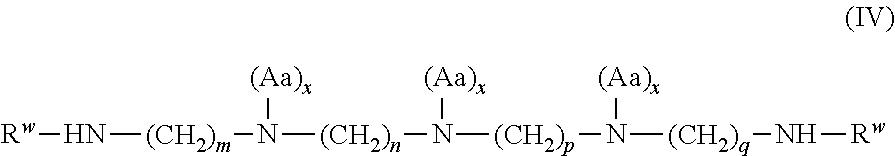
[Rw]N[(CH2)m]N([(CH2)n]N([(CH2)p]N([(CH2)q]N[Rw])[(Aa)x])[(Aa)x])[(Aa)x]
